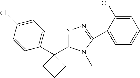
C1(Cl)=CC=C(C2(C3=NN=C(C4=CC=CC=C4Cl)N3C)CCC2)C=C1
